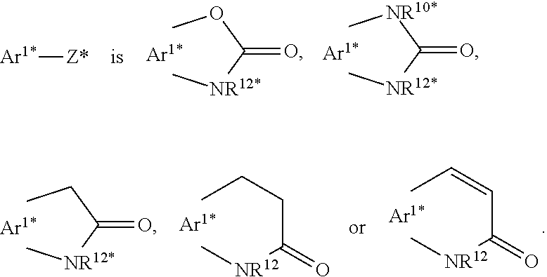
COC([NR12*]C)=O.C[NR10*]C([NR12*]C)=O.[Ar1*][Z*].CCC([NR12*]C)=O.CCCC([NR12]C)=O.CC=CC([NR12]C)=O
